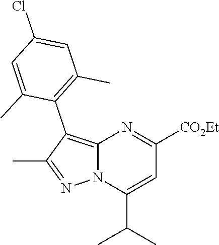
C12=C(C3=C(C)C=C(Cl)C=C3C)C(C)=NN1C(C(C)C)=CC([CO2Et])=N2
